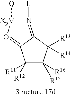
N12=C3C(=O[XpM]1[Q][L]2)C([R11])([R12])C([R15])([R16])C3([R13])[R14]
